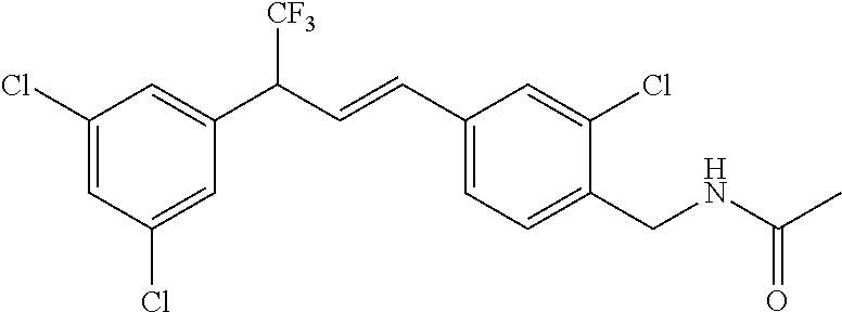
C1(Cl)=CC(Cl)=CC(C([CF3])C=CC2=CC=C(CNC(C)=O)C(Cl)=C2)=C1
